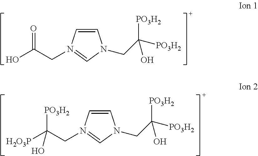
OC(CN1=CN(CC([PO3H2])([PO3H2])O)C=C1)=O.[H2O3P]C(CN1=CN(CC([PO3H2])([PO3H2])O)C=C1)([PO3H2])O
